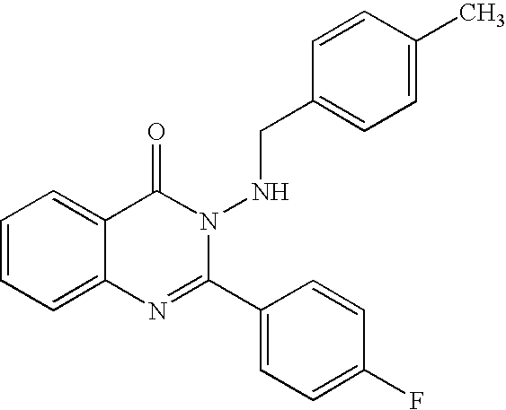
C1=CC=C2C(=C1)C(=O)N(NCC1=CC=C(C)C=C1)C(C1=CC=C(F)C=C1)=N2
